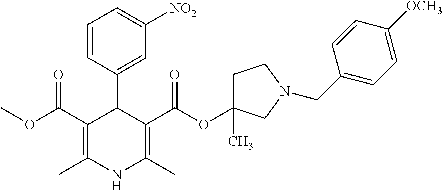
C1=CC(C2C(C(OC)=O)=C(C)NC(C)=C2C(OC2(C)CCN(CC3=CC=C([OCH3])C=C3)C2)=O)=CC([NO2])=C1
